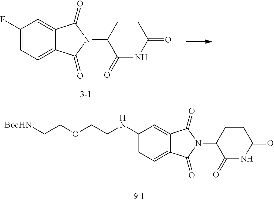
C1(F)=CC=C2C(=C1)C(=O)N(C1C(=O)NC(=O)CC1)C2=O.C1(NCCOCC[BocHN])=CC=C2C(=C1)C(=O)N(C1C(=O)NC(=O)CC1)C2=O
